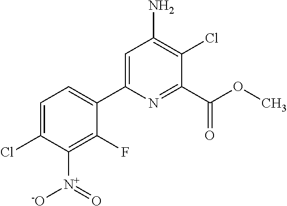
C1=C(Cl)C([N+]([-O])=O)=C(F)C(C2=CC(N)=C(Cl)C(C(OC)=O)=N2)=C1
